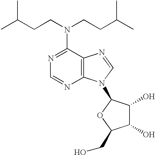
C12=C(N=CN1C1C(O)C(O)C(CO)O1)C(N(CCC(C)C)CCC(C)C)=NC=N2
